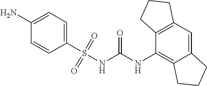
NC1=CC=C(S(NC(NC2=C3C(=CC4=C2CCC4)CCC3)=O)(=O)=O)C=C1
